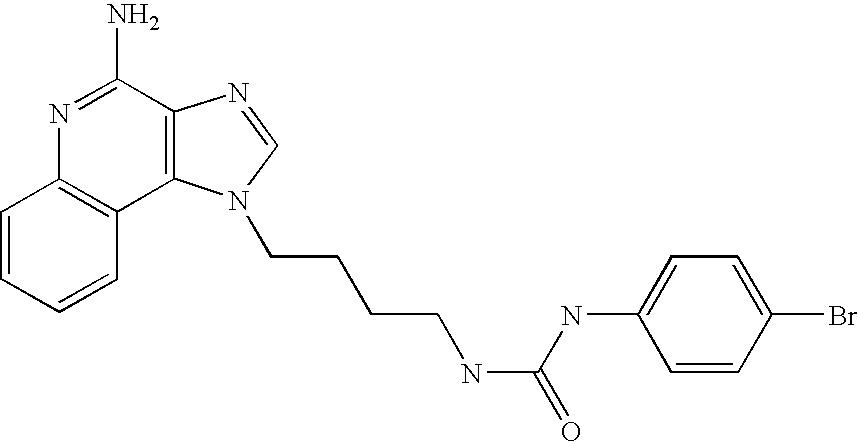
C1=CC=CC2=C1N=C(N)C1=C2N(CCCCNC(NC2=CC=C(Br)C=C2)=O)C=N1
